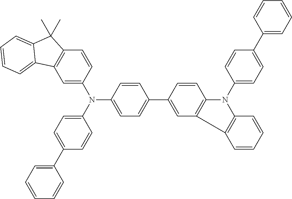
C1=C(N(C2=CC=C(C3=CC4=C(C=C3)N(C3=CC=C(C5=CC=CC=C5)C=C3)C3=C4C=CC=C3)C=C2)C2=CC=C(C3=CC=CC=C3)C=C2)C=CC2=C1C1=CC=CC=C1C2(C)C
